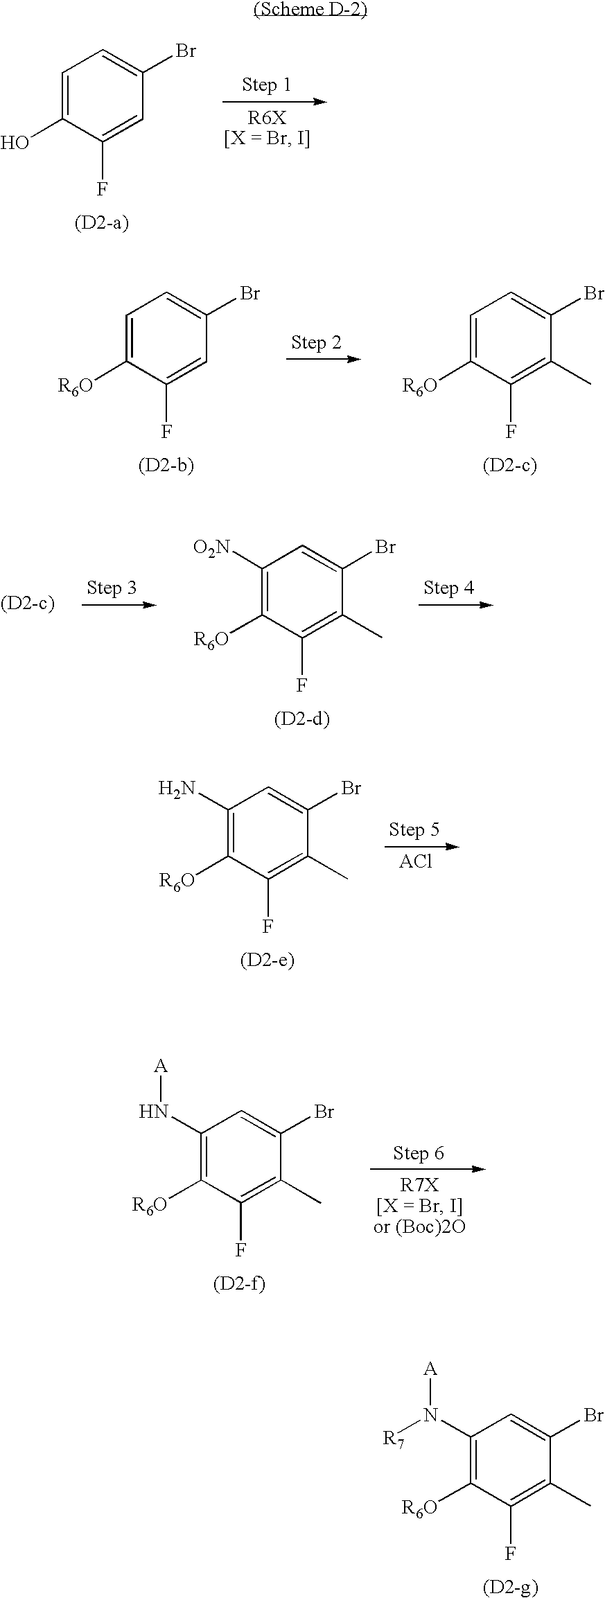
C1=C(O)C(F)=CC(Br)=C1.C1=C([R6O])C(F)=CC(Br)=C1.C1=C([R6O])C(F)=C(C)C(Br)=C1.C1([O2N])=C([R6O])C(F)=C(C)C(Br)=C1.C1(N)=C([R6O])C(F)=C(C)C(Br)=C1.C1(N[A])=C([R6O])C(F)=C(C)C(Br)=C1.C1(N([A])[R7])=C([R6O])C(F)=C(C)C(Br)=C1
